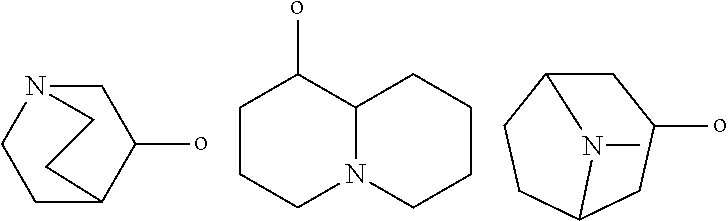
C1C(o)C2CCN1CC2.C1CCN2C(C1o)CCCC2.C1C2CCC(CC1o)N2C
